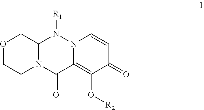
C1=CN2C(=C(O[R2])C1=O)C(=O)N1CCOCC1N2[R1]
